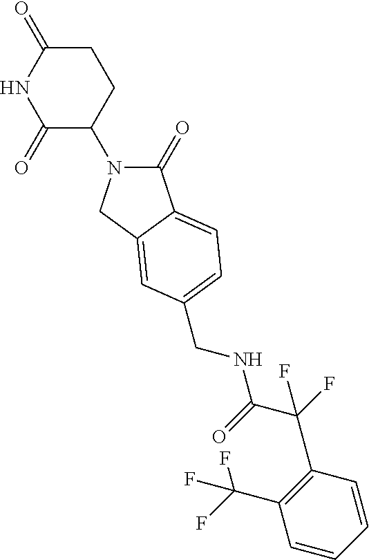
C1(=O)N(C2CCC(=O)NC2=O)CC2=CC(CNC(C(F)(F)C3=C(C(F)(F)F)C=CC=C3)=O)=CC=C12
